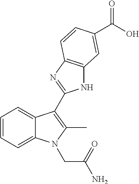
C1=CC=C2C(=C1)N(CC(N)=O)C(C)=C2C1=NC2=C(N1)C=C(C(O)=O)C=C2
